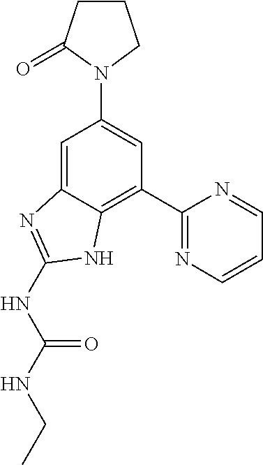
C1=C2C(=C(C3=NC=CC=N3)C=C1N1CCCC1=O)NC(NC(NCC)=O)=N2
